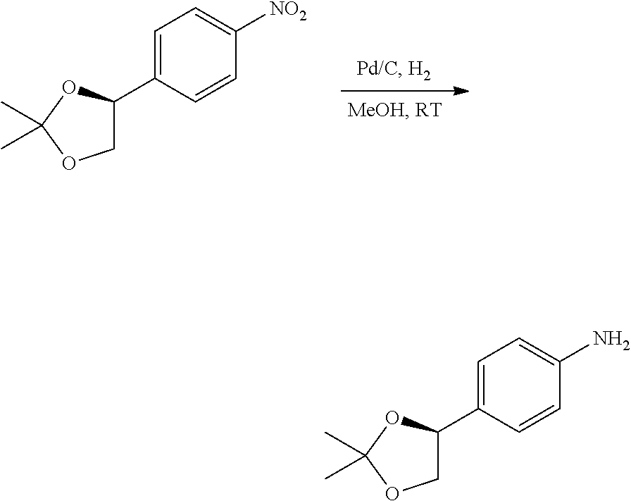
C1=C(C2COC(C)(C)O2)C=CC([NO2])=C1.C1=C(C2COC(C)(C)O2)C=CC(N)=C1
